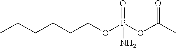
CCCCCCOP(OC(C)=O)(=O)N
